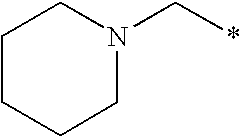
C1CCCN(C*)C1
